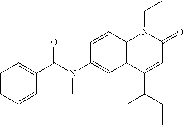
N(C1=CC2=C(C=C1)N(CC)C(=O)C=C2C(CC)C)(C(C1=CC=CC=C1)=O)C
